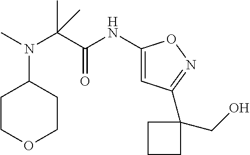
C(N(C1CCOCC1)C)(C(=O)NC1=CC(C2(CO)CCC2)=NO1)(C)C
